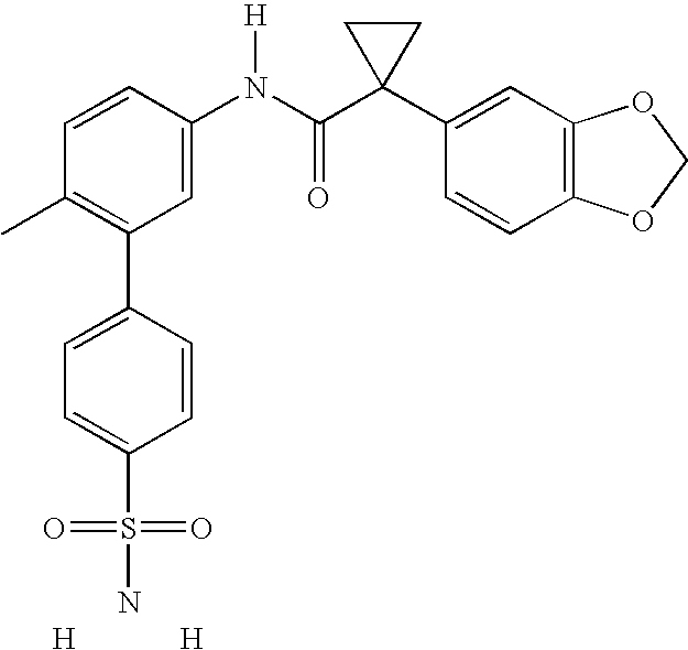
C1=CC(N(C(C2(C3=CC4=C(C=C3)OCO4)CC2)=O)[H])=CC(C2=CC=C(S(=O)(=O)N)C=C2)=C1C.[H].[H]
